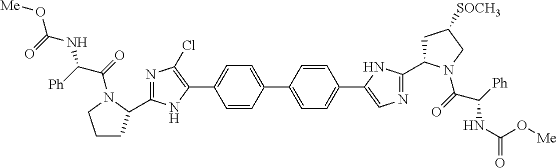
C1(C2=CC=C(C3=CN=C(C4CC([SOCH3])CN4C(C([Ph])NC(=O)O[Me])=O)N3)C=C2)=CC=C(C2=C(Cl)N=C(C3CCCN3C(C(NC(=O)O[Me])[Ph])=O)N2)C=C1
